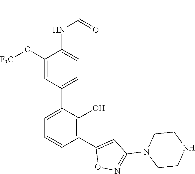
C1(C2=CC=CC(C3=CC(N4CCNCC4)=NO3)=C2O)=CC=C(NC(C)=O)C(O[F3C])=C1
